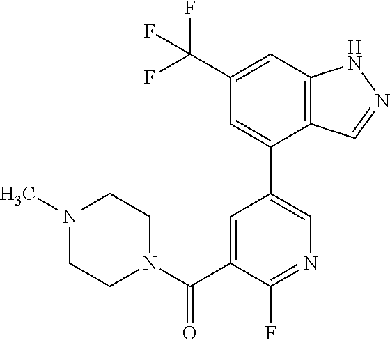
C12=C(C=C(C(F)(F)F)C=C1C1=CN=C(F)C(C(N3CCN(C)CC3)=O)=C1)NN=C2
